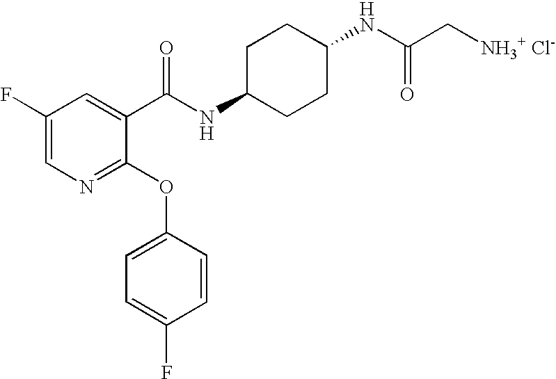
N1=C(OC2=CC=C(F)C=C2)C(C(NC2CCC(NC(C[NH3+ Cl-])=O)CC2)=O)=CC(F)=C1
